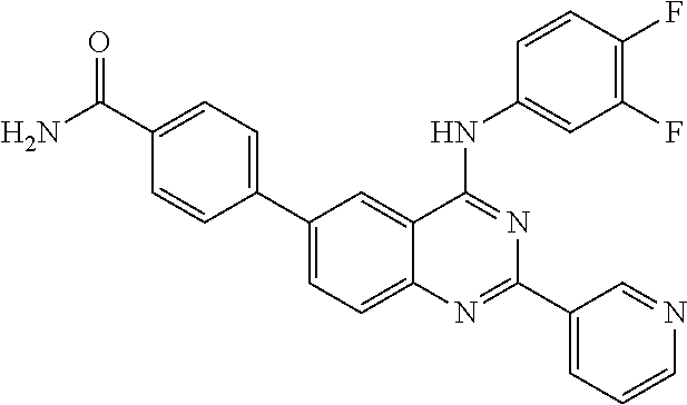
C1=C(C2=CC=C(C(=O)N)C=C2)C=C2C(=C1)N=C(C1=CC=CN=C1)N=C2NC1=CC(F)=C(F)C=C1
